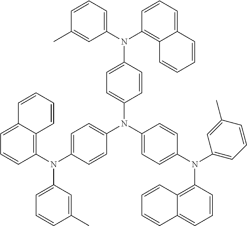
C1(N(C2=C3C(=CC=C2)C=CC=C3)C2=CC=C(N(C3=CC=C(N(C4=CC=CC(C)=C4)C4=C5C(=CC=C4)C=CC=C5)C=C3)C3=CC=C(N(C4=C5C(=CC=C4)C=CC=C5)C4=CC=CC(C)=C4)C=C3)C=C2)=CC=CC(C)=C1
